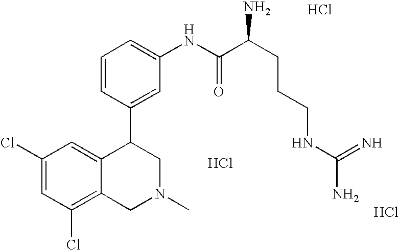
C1(Cl)=CC(Cl)=C2C(=C1)C(C1=CC(NC(=O)C(CCCNC(N)=N)N)=CC=C1)CN(C)C2.Cl.Cl.Cl
